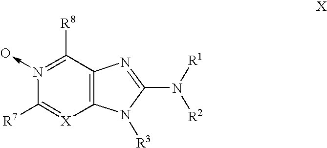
C12=C(N([R3])C(N([R1])[R2])=N1)[X]=C([R7])N(->O)=C2[R8]
